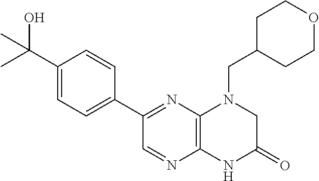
C1(C2=NC3=C(N=C2)NC(=O)CN3CC2CCOCC2)=CC=C(C(C)(O)C)C=C1
